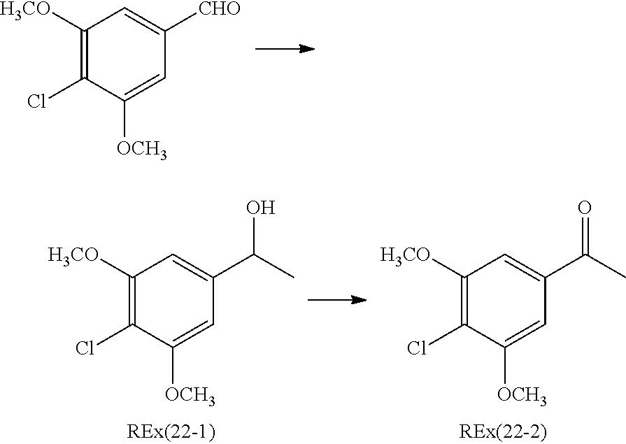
C1([H3CO])=C(Cl)C([OCH3])=CC([CHO])=C1.C1([H3CO])=C(Cl)C([OCH3])=CC(C(C)O)=C1.C1([H3CO])=C(Cl)C([OCH3])=CC(C(C)=O)=C1
